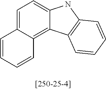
C1=CC=CC2=C3C(=CC=C12)NC1=C3C=CC=C1
